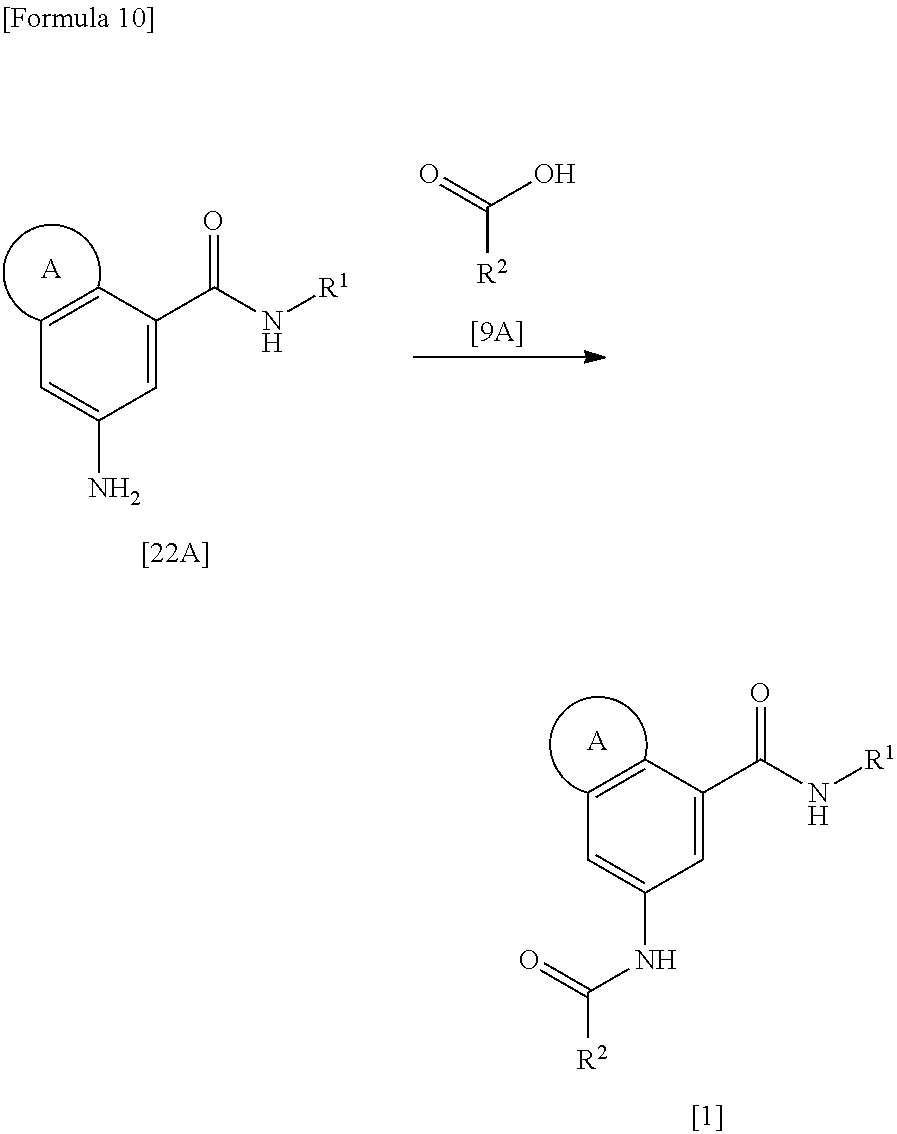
C1=C(C(N[R1])=O)C=CC=C1NC(=O)[R2].[A].C1=C(C(N[R1])=O)C=CC=C1N.[A].C(O)(=O)[R2]
